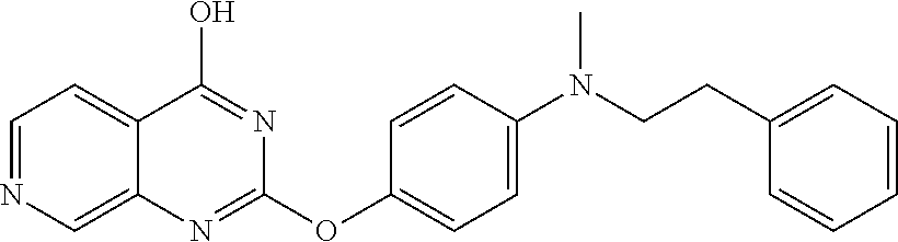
C1=NC=C2C(=C1)C(O)=NC(OC1=CC=C(N(CCC3=CC=CC=C3)C)C=C1)=N2
